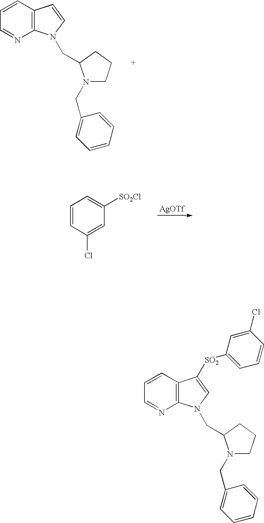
C12=C(C=CC=N1)C=CN2CC1N(CC2=CC=CC=C2)CCC1.[AgOTf].C1=CC(Cl)=CC([SO2Cl])=C1.C12=C(C=CC=N1)C([SO2]C1=CC=CC(Cl)=C1)=CN2CC1N(CC2=CC=CC=C2)CCC1
